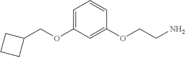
C1(COC2=CC=CC(OCCN)=C2)CCC1
